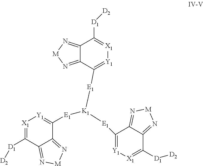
C12=N[M]N=C1C([E1][K1]([E1]C1=[Y1][X1]=C([D1][D2])C3=N[M]N=C13)[E1]C1=[Y1][X1]=C([D1][D2])C3=N[M]N=C13)=[Y1][X1]=C2[D1][D2]
